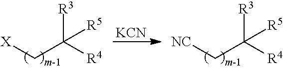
[X]CC([R4])([R3])[R5].[KCN].[NC]CC([R4])([R3])[R5]
